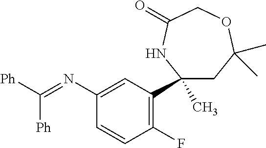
C1(F)=C(C2(C)CC(C)(C)OCC(=O)N2)C=C(N=C([Ph])[Ph])C=C1
